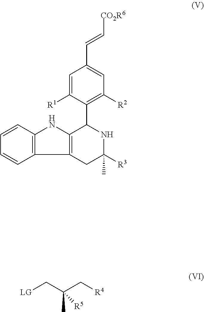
C1=CC2=C(C=C1)NC1=C2CC(C)([R3])NC1C1=C([R2])C=C(C=C[CO2R6])C=C1[R1].[LG]CC(C[R4])(C)[R5]
